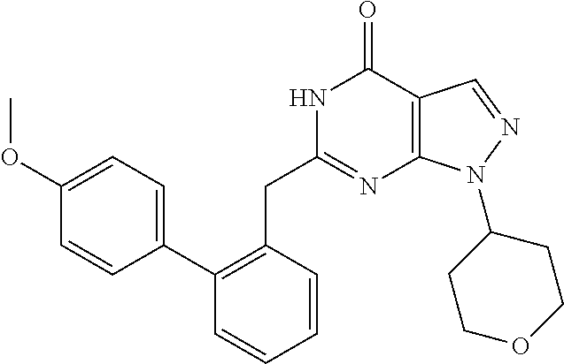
N1C(CC2=C(C3=CC=C(OC)C=C3)C=CC=C2)=NC2=C(C1=O)C=NN2C1CCOCC1
